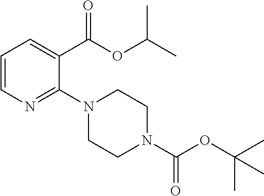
C1=CN=C(N2CCN(C(OC(C)(C)C)=O)CC2)C(C(OC(C)C)=O)=C1
